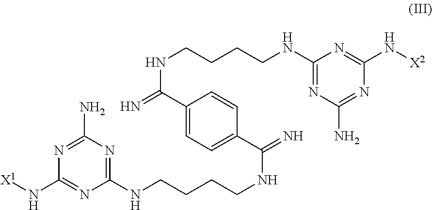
C1(NCCCCNC(=N)C2=CC=C(C(=N)NCCCCNC3=NC(N)=NC(N[X2])=N3)C=C2)=NC(N)=NC(N[X1])=N1
